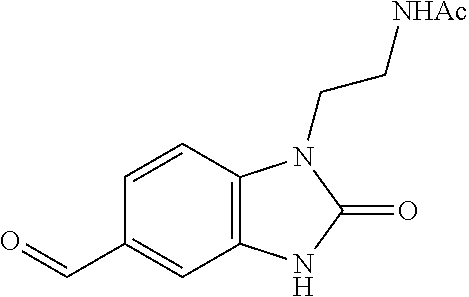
C12=C(C=CC(C=O)=C1)N(CC[NHAc])C(=O)N2
